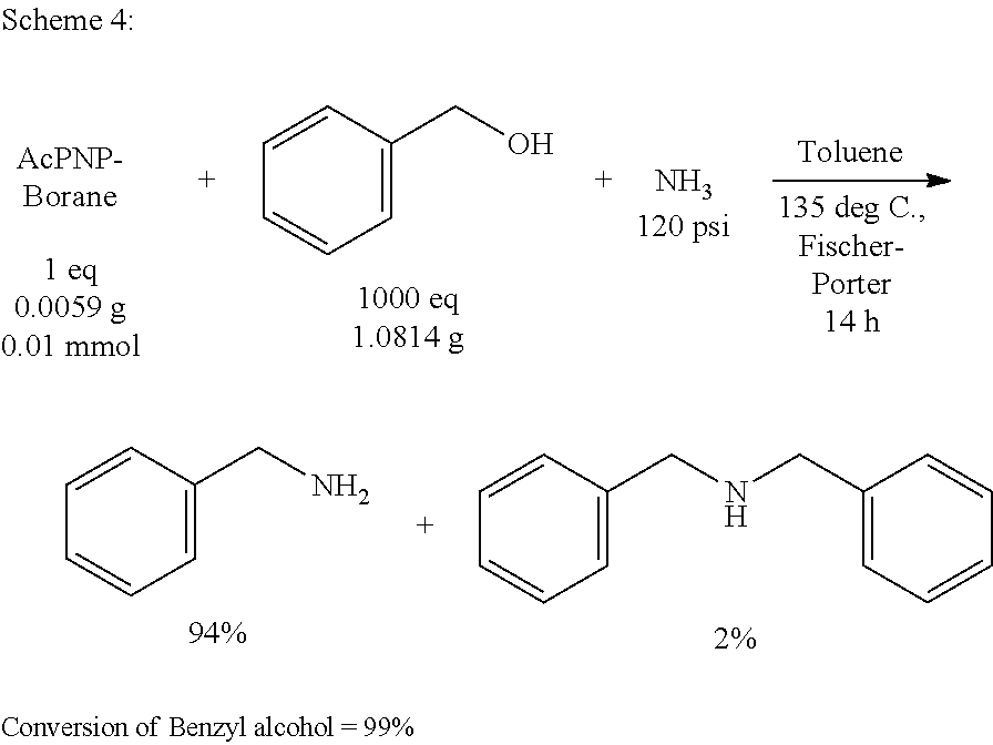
C1=C(CN)C=CC=C1.C1=C(CNCC2=CC=CC=C2)C=CC=C1.C1=C(CO)C=CC=C1.N
